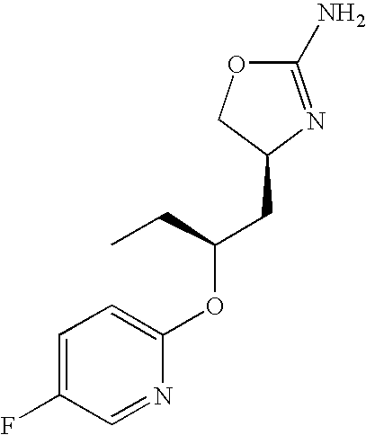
C1(N)=NC(CC(CC)OC2=CC=C(F)C=N2)CO1
